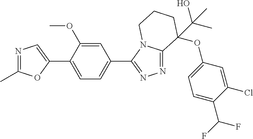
N1=C(C)OC(C2=CC=C(C3=NN=C4N3CCCC4(OC3=CC=C(C(F)F)C(Cl)=C3)C(O)(C)C)C=C2OC)=C1
